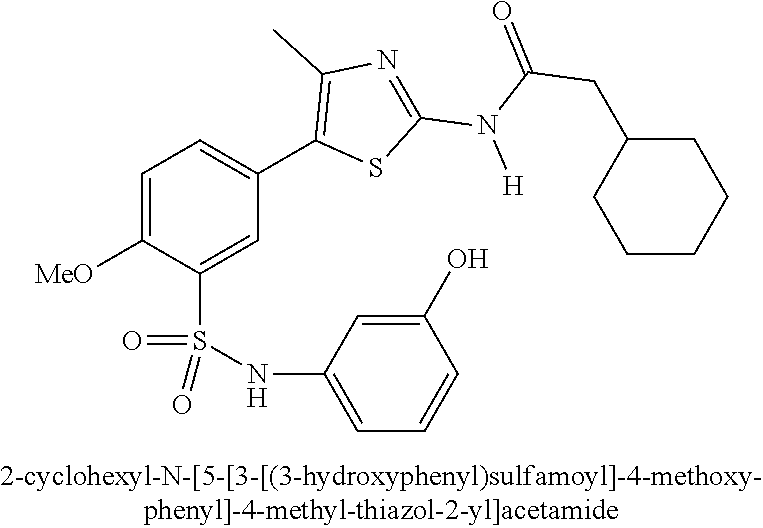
C1=C([OMe])C(S(NC2=CC=CC(O)=C2)(=O)=O)=CC(C2=C(C)N=C(N(C(=O)CC3CCCCC3)[H])S2)=C1
